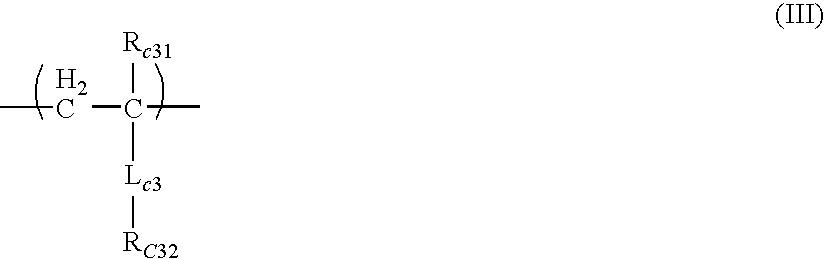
[Rc31]C(C)(CC)[Lc3][RC32]
